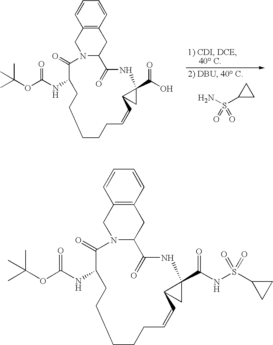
C1(S(N)(=O)=O)CC1.C1=CC2=C(C=C1)CC1N(C2)C(=O)C(NC(OC(C)(C)C)=O)CCCCCC=CC2CC2(C(=O)O)NC1=O.C1=CC2=C(C=C1)CC1N(C2)C(=O)C(NC(OC(C)(C)C)=O)CCCCCC=CC2CC2(C(=O)NS(C2CC2)(=O)=O)NC1=O
